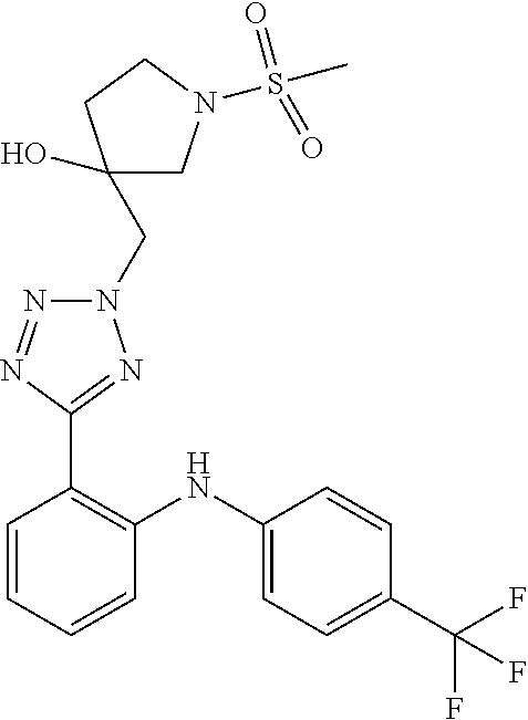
C1=CC(C(F)(F)F)=CC=C1NC1=C(C2=NN(CC3(O)CN(S(C)(=O)=O)CC3)N=N2)C=CC=C1
